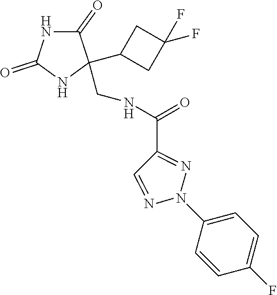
C1(=O)NC(=O)NC1(C1CC(F)(F)C1)CNC(C1=NN(C2=CC=C(F)C=C2)N=C1)=O
